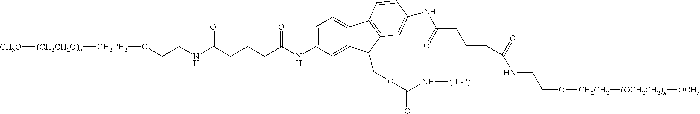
C1=C(NC(=O)CCCC(NCCO[CH2CH2][(CH2CH2O)n][CH3O])=O)C=C2C(COC(=O)N[(IL-2)])C3=C(C=CC(NC(CCCC(NCCO[CH2CH2][(OCH2CH2)n][OCH3])=O)=O)=C3)C2=C1
